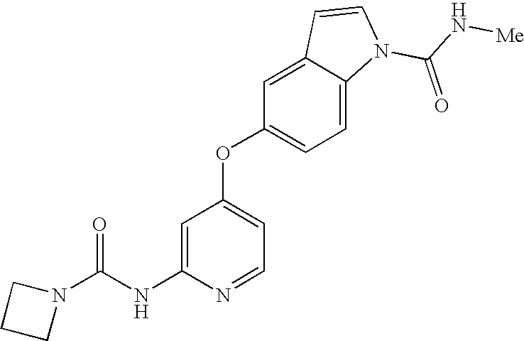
C1=C(NC(N2CCC2)=O)N=CC=C1OC1=CC=C2C(=C1)C=CN2C(N[Me])=O
